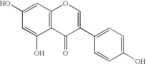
C1=C(O)C2=C(C=C1O)OC=C(C1=CC=C(O)C=C1)C2=O
